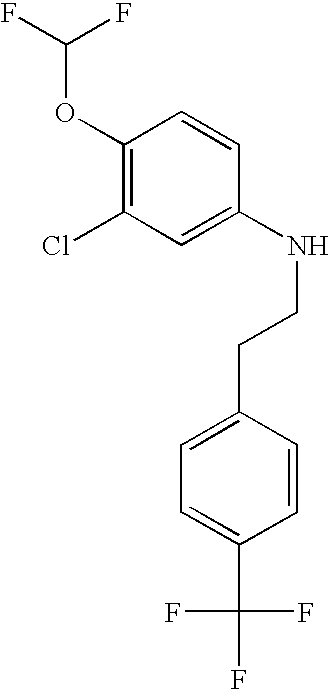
C1(OC(F)F)=C(Cl)C=C(NCCC2=CC=C(C(F)(F)F)C=C2)C=C1
